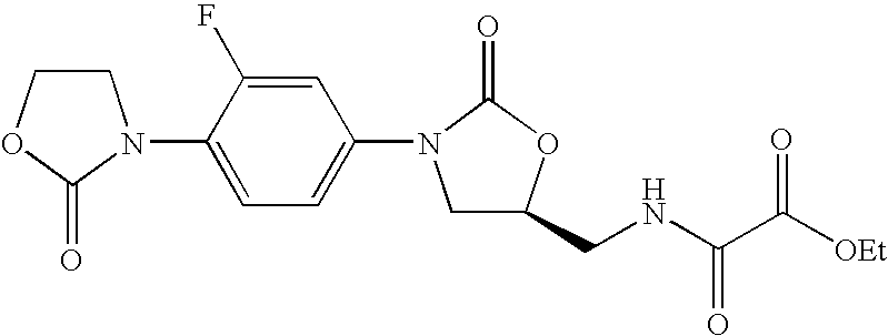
C1COC(=O)N1C1=CC=C(N2CC(CNC(C([OEt])=O)=O)OC2=O)C=C1F
